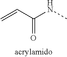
C=CC(NC)=O
